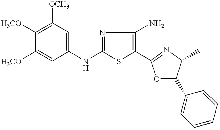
C1(NC2=CC([OCH3])=C([H3CO])C([H3CO])=C2)=NC(N)=C(C2=NC(C)C(C3=CC=CC=C3)O2)S1
